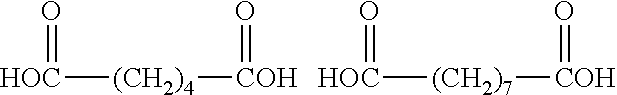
[HOC]([(CH2)4][COH]=O)=O.[HOC]([(CH2)7][COH]=O)=O
